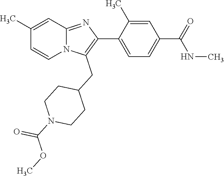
C1(C)=CC2=NC(C3=CC=C(C(NC)=O)C=C3C)=C(CC3CCN(C(=O)OC)CC3)N2C=C1
